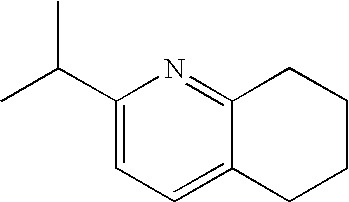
C1(C(C)C)=CC=C2C(=N1)CCCC2
